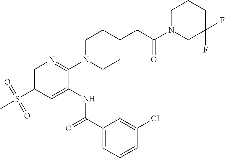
C1=C(S(=O)(=O)C)C=C(NC(C2=CC=CC(Cl)=C2)=O)C(N2CCC(CC(=O)N3CC(F)(F)CCC3)CC2)=N1
